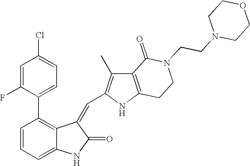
C1=CC=C2C(=C1C1=CC=C(Cl)C=C1F)C(=CC1=C(C)C3=C(N1)CCN(CCN1CCOCC1)C3=O)C(=O)N2
